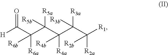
[H]C(C(C(C([R4a])([R4b])C(C([R1])([R2a])[R2b])([R3a])[R3b])([R5a])[R5b])([R6a])[R6b])=O
